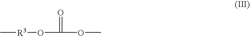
C[R3]OC(=O)OC
